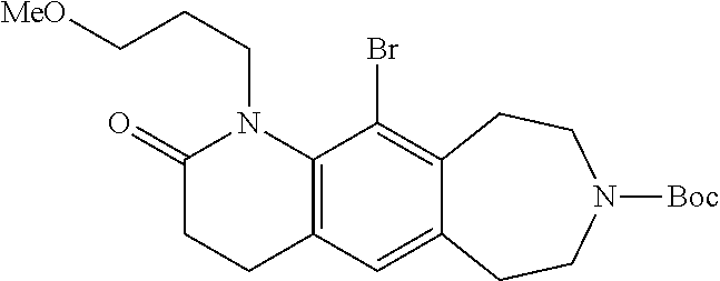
C1(=O)CCC2=C(N1CCC[MeO])C(Br)=C1C(=C2)CCN([Boc])CC1
